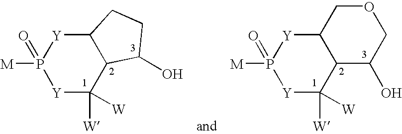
P1(=O)([M])[Y]C([W])([W])C2C([Y]1)COCC2O.P1(=O)([M])[Y]C([W])([W])C2C([Y]1)CCC2O
